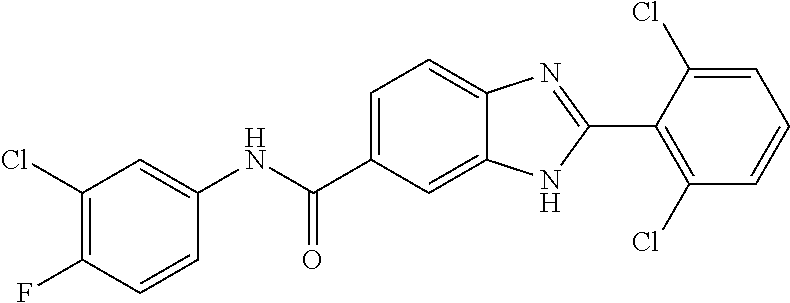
C1(NC(C2=CC=C3C(=C2)NC(C2=C(Cl)C=CC=C2Cl)=N3)=O)=CC(Cl)=C(F)C=C1
